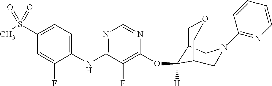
C1(NC2=NC=NC(OC3([H])C4COCC3CN(C3=NC=CC=C3)C4)=C2F)=CC=C(S(C)(=O)=O)C=C1F
